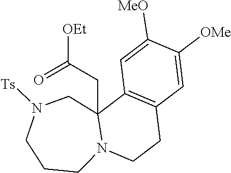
N12C(CC([OEt])=O)(CN([Ts])CCC1)C1=C(CC2)C=C([OMe])C([MeO])=C1
